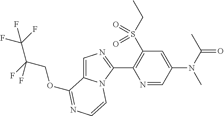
C1=C2N(C(C3=C(S(CC)(=O)=O)C=C(N(C)C(=O)C)C=N3)=N1)C=CN=C2OCC(F)(C(F)(F)F)F
